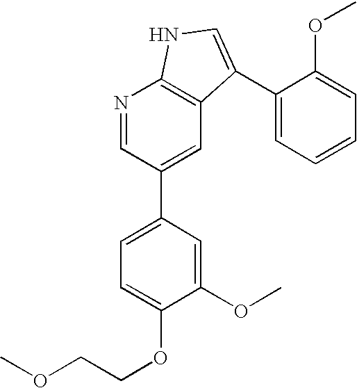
N1=CC(C2=CC=C(OCCOC)C(OC)=C2)=CC2=C1NC=C2C1=CC=CC=C1OC
